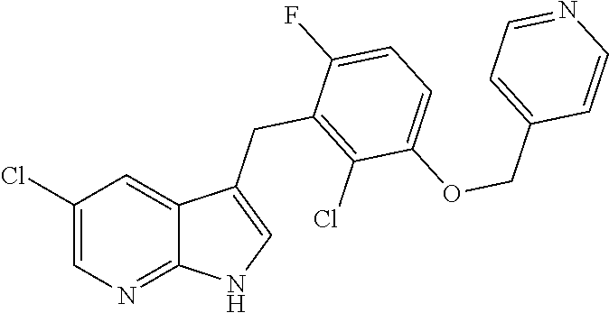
C1(Cl)=CN=C2C(=C1)C(CC1=C(Cl)C(OCC3=CC=NC=C3)=CC=C1F)=CN2
